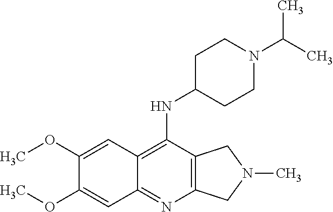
C12=C(C(NC3CCN(C(C)C)CC3)=C3C(=N1)C=C(OC)C(OC)=C3)CN(C)C2
